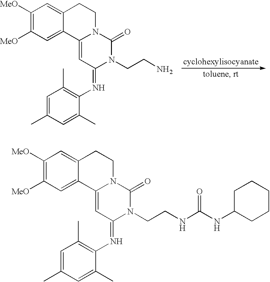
C1([MeO])=C([MeO])C=C2C(=C1)CCN1C2=CC(=NC2=C(C)C=C(C)C=C2C)N(CCN)C1=O.C1([MeO])=C([MeO])C=C2C(=C1)CCN1C2=CC(=NC2=C(C)C=C(C)C=C2C)N(CCNC(NC2CCCCC2)=O)C1=O
